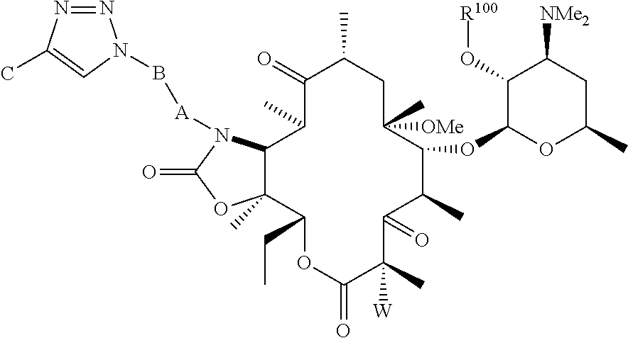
C12C(C)(C(CC)OC(=O)C(C)([W])C(=O)C(C)C(OC3OC(C)CC([NMe2])C3O[R100])C([OMe])(C)CC(C)C(=O)C1C)OC(=O)N2[A]BN1N=NC(C)=C1
